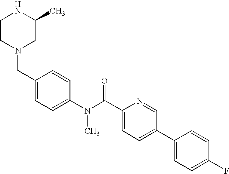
C1CN(CC2=CC=C(N(C(C3=CC=C(C4=CC=C(F)C=C4)C=N3)=O)C)C=C2)CC(C)N1
